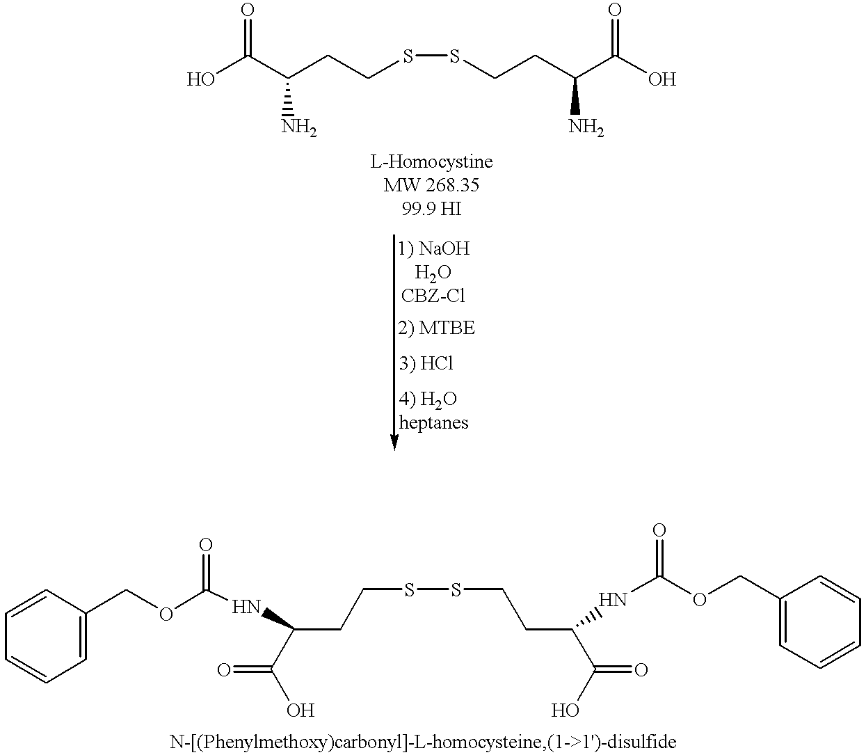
OC(C(CCSSCCC(C(O)=O)N)N)=O.C1=CC=CC=C1COC(=O)NC(CCSSCCC(C(=O)O)NC(OCC1=CC=CC=C1)=O)C(=O)O
